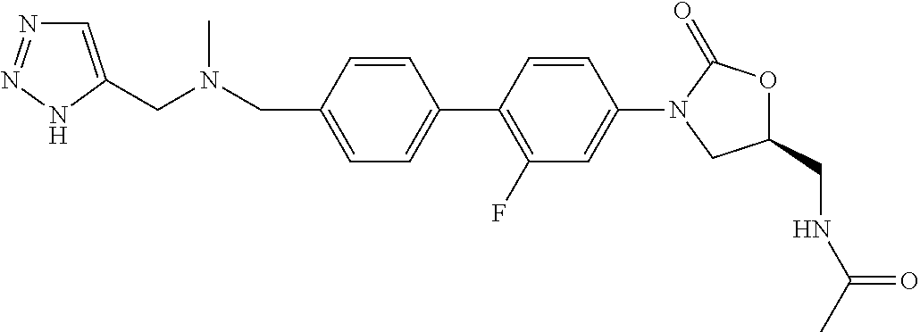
C(C1=CC=C(C2=C(F)C=C(N3C(=O)OC(CNC(C)=O)C3)C=C2)C=C1)N(CC1=CN=NN1)C
